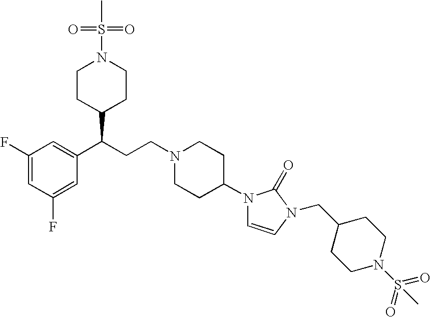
C1(F)=CC(F)=CC(C(CCN2CCC(N3C=CN(CC4CCN(S(=O)(=O)C)CC4)C3=O)CC2)C2CCN(S(C)(=O)=O)CC2)=C1
